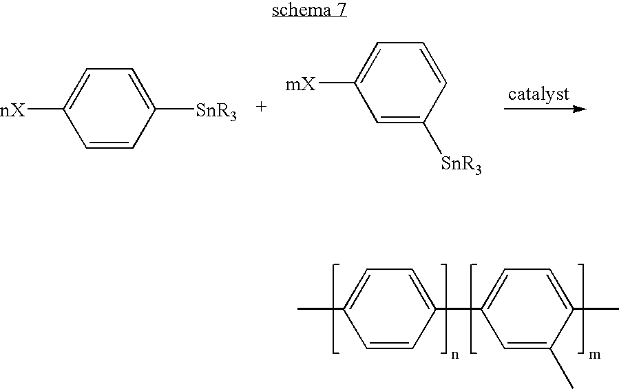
C1=CC(C2=CC=C(C)C(C)=C2)=CC=C1C.C1=CC([SnR3])=CC=C1[nX].C1=C([SnR3])C=CC=C1[mX]
